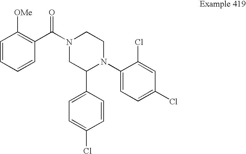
N1(C(=O)C2=C([OMe])C=CC=C2)CC(C2=CC=C(Cl)C=C2)N(C2=CC=C(Cl)C=C2Cl)CC1
